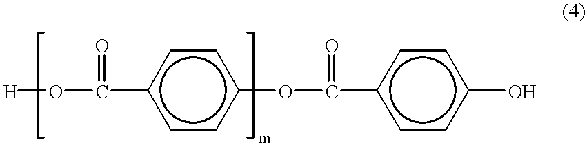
O(C(c1ccc(OC(c2ccc(O)cc2)=O)cc1)=O)[H]
